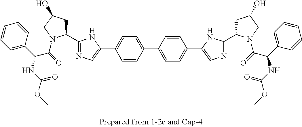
C1=C(C2=CN=C(C3CC(O)CN3C(=O)C(C3=CC=CC=C3)NC(OC)=O)N2)C=CC(C2=CC=C(C3=CN=C(C4CC(O)CN4C(=O)C(C4=CC=CC=C4)NC(OC)=O)N3)C=C2)=C1
